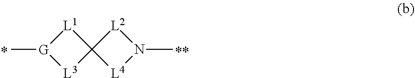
C[G]1[L3]C2([L1]1)[L4]N(C)[L2]2
